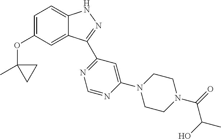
C1=C(OC2(C)CC2)C=C2C(=C1)NN=C2C1=NC=NC(N2CCN(C(=O)C(C)O)CC2)=C1
